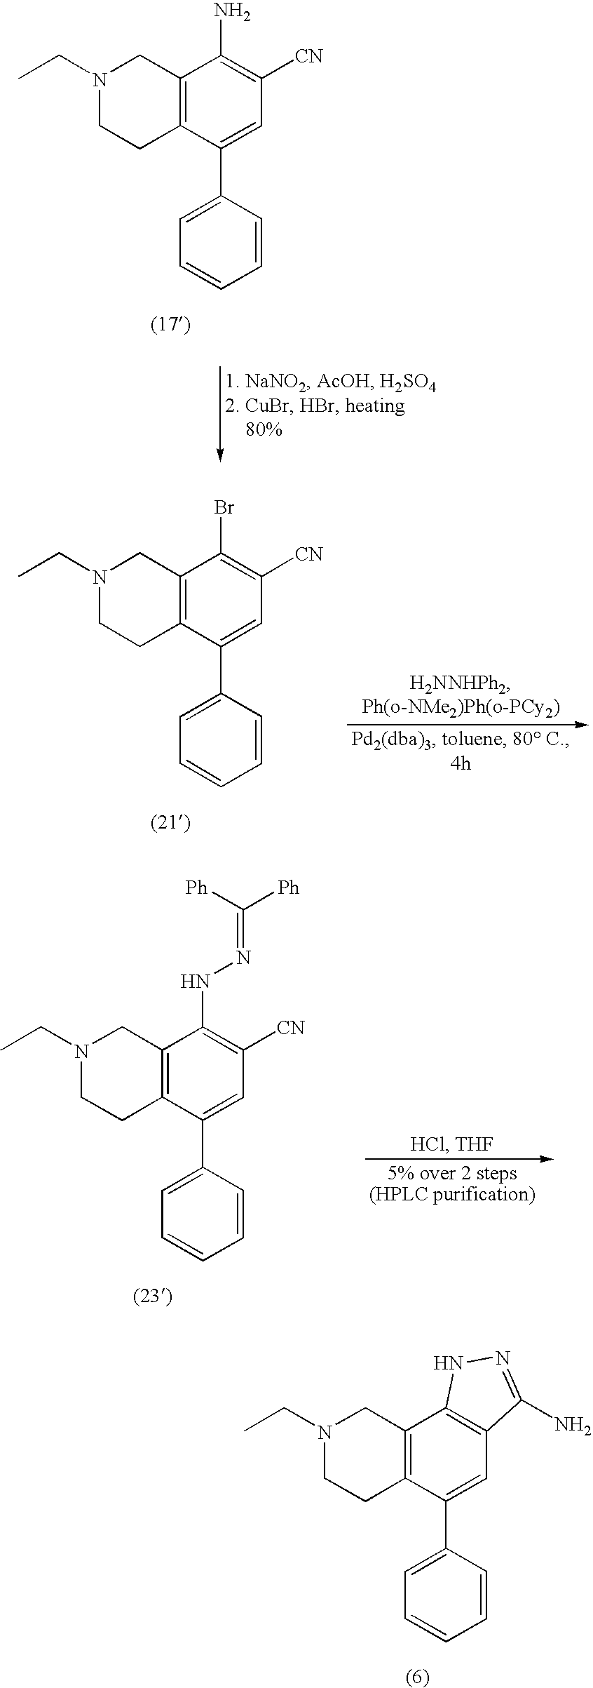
C12=C(C(C3=CC=CC=C3)=CC([CN])=C1N)CCN(CC)C2.C12=C(C(C3=CC=CC=C3)=CC([CN])=C1Br)CCN(CC)C2.C12=C(C(C3=CC=CC=C3)=CC([CN])=C1NN=C([Ph])[Ph])CCN(CC)C2.C12=C(C(C3=CC=CC=C3)=CC3=C1NN=C3N)CCN(CC)C2
